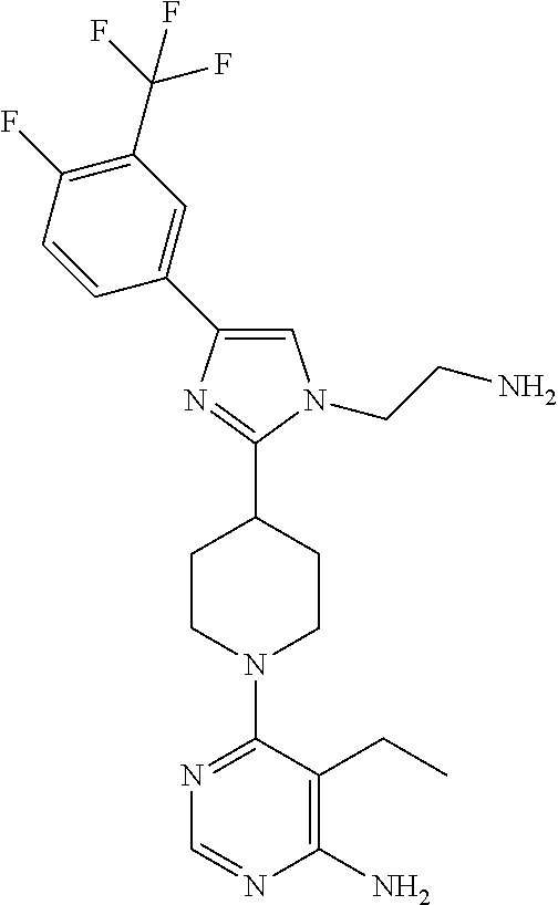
N1=C(N2CCC(C3=NC(C4=CC(C(F)(F)F)=C(F)C=C4)=CN3CCN)CC2)C(CC)=C(N)N=C1
